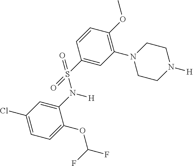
C1=C(Cl)C=C(N(S(=O)(=O)C2=CC(N3CCN([H])CC3)=C(OC)C=C2)[H])C(OC(F)F)=C1
